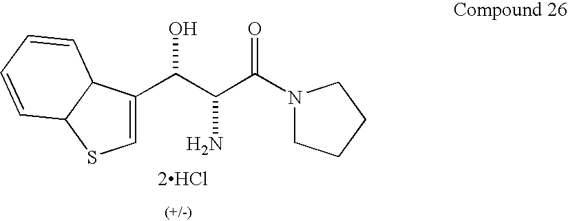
C1CCCN1C(C(C(C1=CSC2C1C=CC=C2)O)N)=O.[2HCl]
